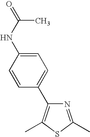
N1=C(C)SC(C)=C1C1=CC=C(NC(C)=O)C=C1
